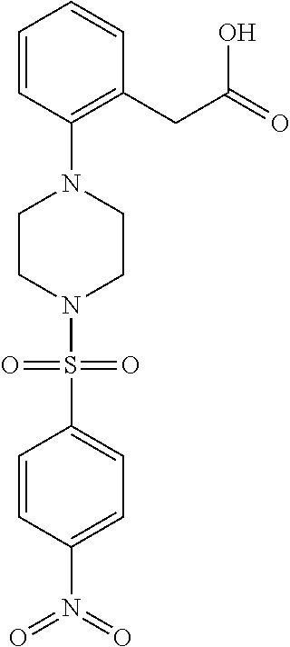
C1=CC(N(=O)=O)=CC=C1S(=O)(=O)N1CCN(C2=C(CC(=O)O)C=CC=C2)CC1
